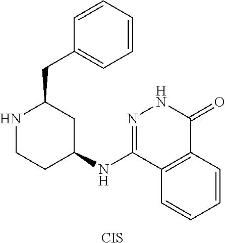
N1CCC(NC2=NNC(=O)C3=C2C=CC=C3)CC1CC1=CC=CC=C1.[CIS]
